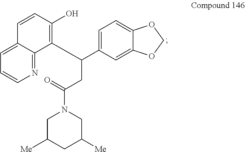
N1=C2C(=CC=C1)C=CC(O)=C2C(C1=CC=C2C(=C1)OCO2)CC(N1CC([Me])CC([Me])C1)=O
